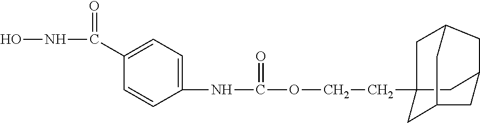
C1(NC(OCCC23CC4CC(C2)CC(C3)C4)=O)=CC=C(C(NO)=O)C=C1
